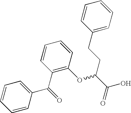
C1(CCC(C(=O)O)OC2=C(C(=O)C3=CC=CC=C3)C=CC=C2)=CC=CC=C1
